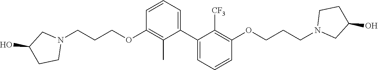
C1=CC=C(C2=CC=CC(OCCCN3CC(O)CC3)=C2[CF3])C(C)=C1OCCCN1CC(O)CC1
